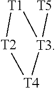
[T1]1[T2][T4][T3]1[T5]
